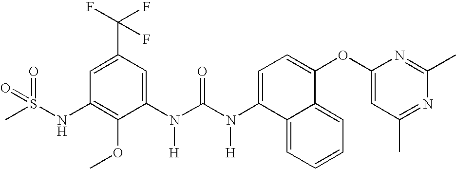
C1=C(C(F)(F)F)C=C(N(C(N(C2=CC=C(OC3=CC(C)=NC(C)=N3)C3=CC=CC=C23)[H])=O)[H])C(OC)=C1NS(C)(=O)=O
